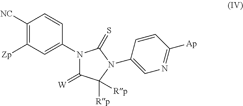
C1([NC])=C([Zp])C=C(N2C(=[W])C([Rp])([Rp])N(C3=CN=C([Ap])C=C3)C2=S)C=C1
